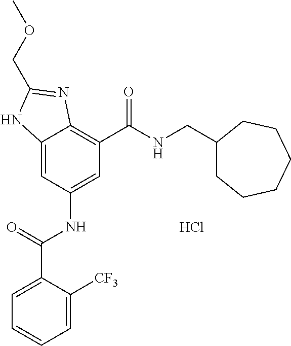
C12=CC(NC(C3=CC=CC=C3[CF3])=O)=CC(C(NCC3CCCCCC3)=O)=C1N=C(COC)N2.Cl
